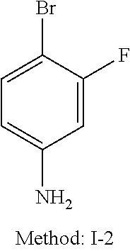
C1=C(F)C(Br)=CC=C1N
